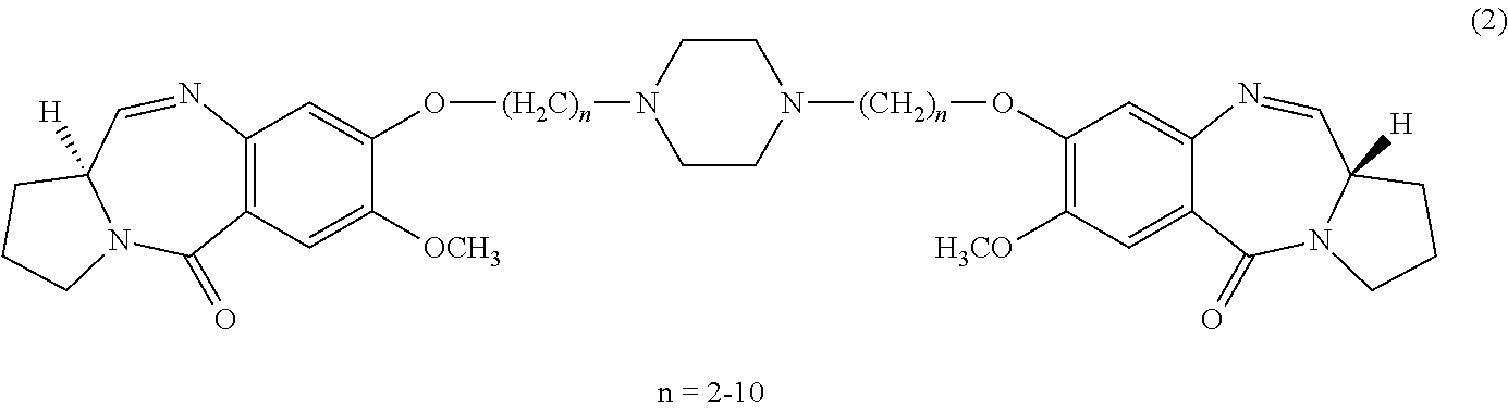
C1=C(O[(H2C)n]N2CCN([(CH2)n]OC3=C([H3CO])C=C4C(=C3)N=CC3([H])N(C4=O)CCC3)CC2)C([OCH3])=CC2=C1N=CC1([H])N(C2=O)CCC1
